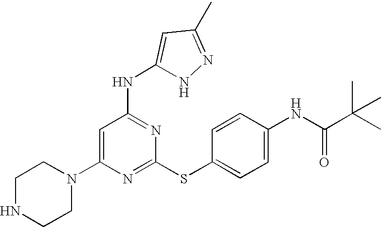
C1(N2CCNCC2)=CC(NC2=CC(C)=NN2)=NC(SC2=CC=C(NC(C(C)(C)C)=O)C=C2)=N1
